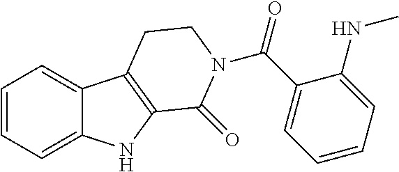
C1=CC=C2C(=C1)C1=C(N2)C(=O)N(C(C2=CC=CC=C2NC)=O)CC1
